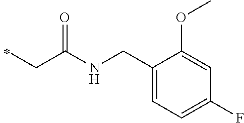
C(NC(CC)=O)C1=CC=C(F)C=C1OC
